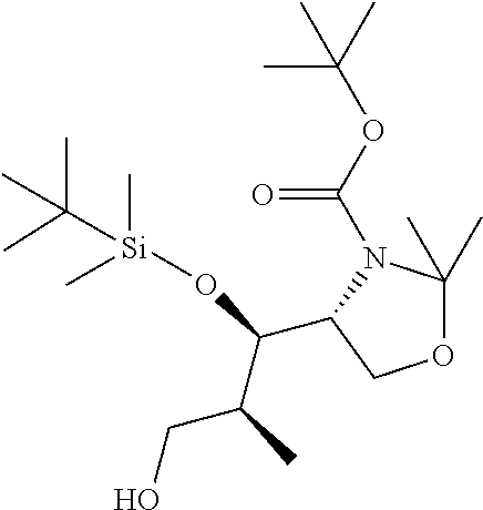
C(C(C(O[Si](C(C)(C)C)(C)C)C1N(C(=O)OC(C)(C)C)C(C)(C)OC1)C)O
